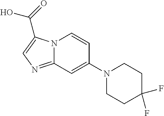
C(O)(=O)C1=CN=C2N1C=CC(N1CCC(F)(F)CC1)=C2
